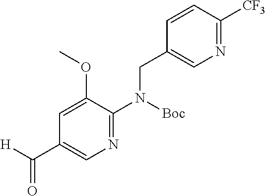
C1=CC([CF3])=NC=C1CN(C1=NC=C(C([H])=O)C=C1OC)[Boc]
